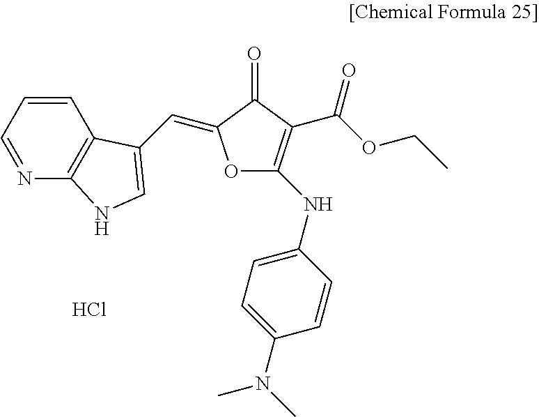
C1=CC=NC2=C1C(C=C1OC(NC3=CC=C(N(C)C)C=C3)=C(C(OCC)=O)C1=O)=CN2.Cl
